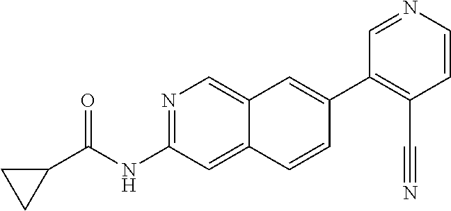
N1=C(NC(=O)C2CC2)C=C2C(=C1)C=C(C1=C(C#N)C=CN=C1)C=C2
